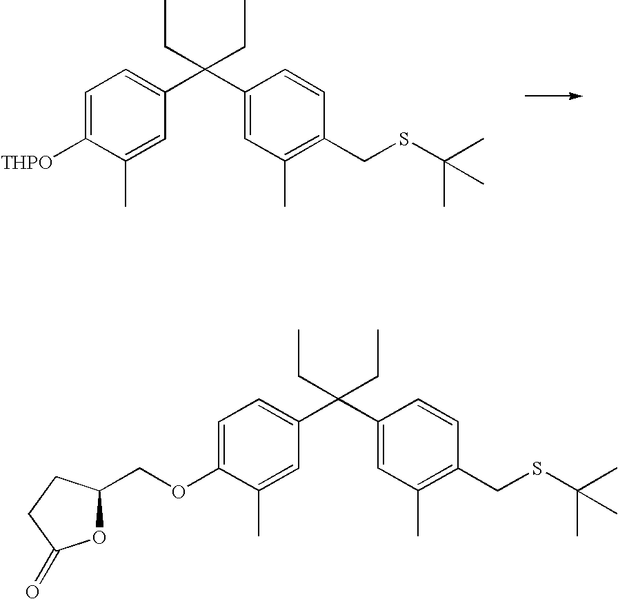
C1=C([THPO])C(C)=CC(C(C2=CC(C)=C(CSC(C)(C)C)C=C2)(CC)CC)=C1.C1=C(OCC2OC(=O)CC2)C(C)=CC(C(C2=CC(C)=C(CSC(C)(C)C)C=C2)(CC)CC)=C1
